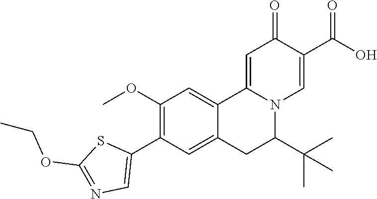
O(CC)C1=NC=C(C2=C(OC)C=C3C4=CC(=O)C(C(=O)O)=CN4C(C(C)(C)C)CC3=C2)S1
